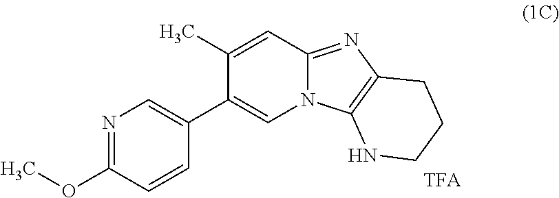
C1(C2=CN3C(=NC4=C3NCCC4)C=C2C)=CN=C(OC)C=C1
